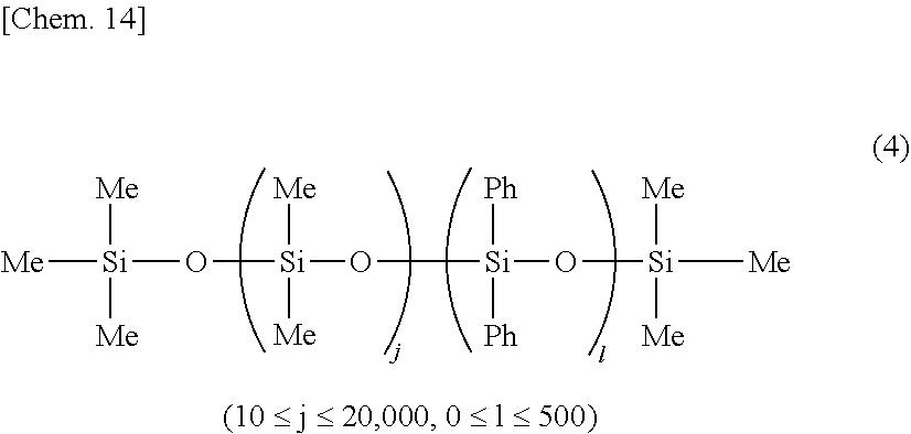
[Me][Si]([Me])(O[Si]([Me])([Me])O[Si]([Ph])([Ph])O[Si]([Me])([Me])[Me])[Me]
